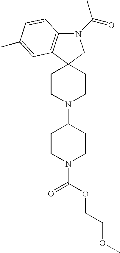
N1(C(=O)C)C2=C(C3(C1)CCN(C1CCN(C(=O)OCCOC)CC1)CC3)C=C(C)C=C2
